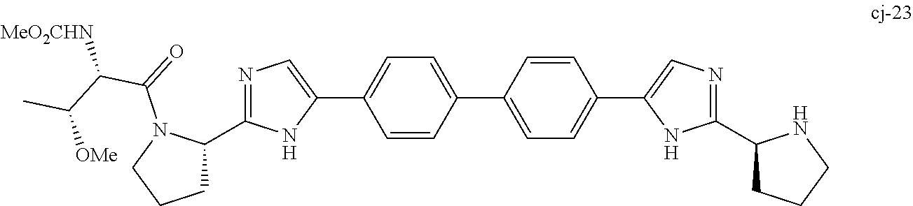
C1C(C2=NC=C(C3=CC=C(C4=CC=C(C5=CN=C(C6CCCN6)N5)C=C4)C=C3)N2)N(C(=O)C(C(C)[OMe])[MeO2CHN])CC1
